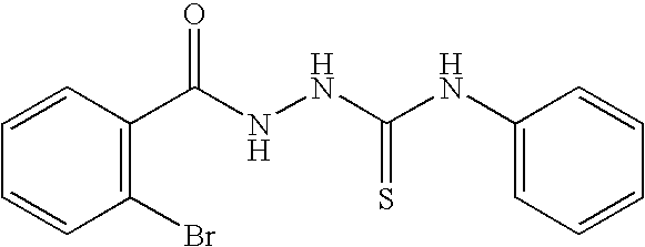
C1=CC(C(NNC(NC2=CC=CC=C2)=S)=O)=C(Br)C=C1
